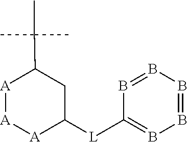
[A]1[A][A]C([L]C2=BB=BB=B2)CC1C(C)(C)C
